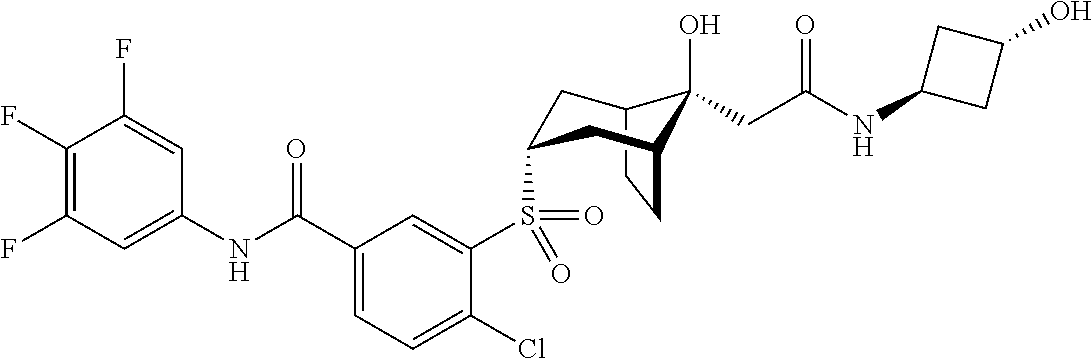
C12CCC(CC(S(C3=CC(C(NC4=CC(F)=C(F)C(F)=C4)=O)=CC=C3Cl)(=O)=O)C1)C2(O)CC(NC1CC(O)C1)=O
